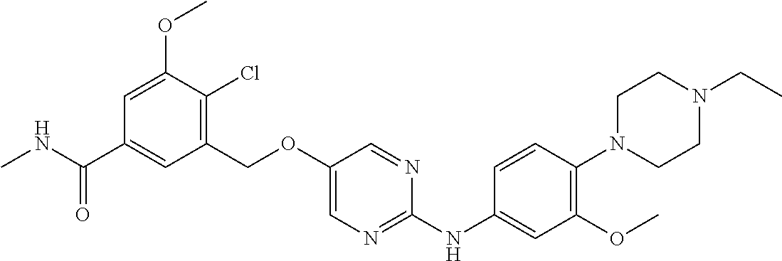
C1(COC2=CN=C(NC3=CC(OC)=C(N4CCN(CC)CC4)C=C3)N=C2)=C(Cl)C(OC)=CC(C(NC)=O)=C1
